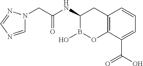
C12=C(C(C(O)=O)=CC=C1)OB(O)C(NC(CN1C=NC=N1)=O)C2
